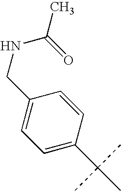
C1(CNC(C)=O)=CC=C(C(C)(C)C)C=C1
